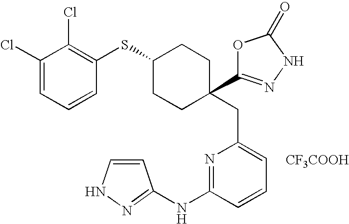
[CF3COOH].C(C1=CC=CC(NC2=NNC=C2)=N1)C1(C2=NNC(=O)O2)CCC(SC2=C(Cl)C(Cl)=CC=C2)CC1
